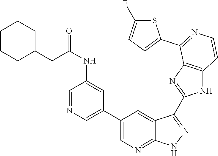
C1=NC=C(C2=CN=C3C(=C2)C(C2=NC4=C(N2)C=CN=C4C2=CC=C(F)S2)=N[N H]3)C=C1NC(=O)CC1CCCCC1
